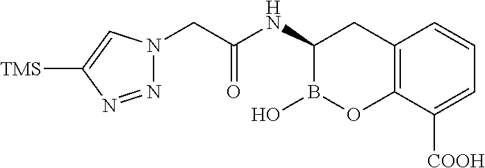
N1=NC([TMS])=CN1CC(=O)NC1B(O)OC2=C(C1)C=CC=C2[COOH]
